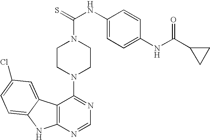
C12=C(N=CN=C1N1CCN(C(=S)NC3=CC=C(NC(C4CC4)=O)C=C3)CC1)NC1=CC=C(Cl)C=C21
